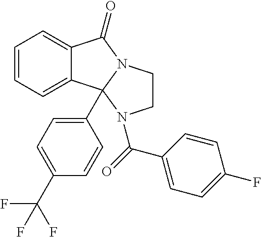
C1=CC=C2C(=C1)C(=O)N1CCN(C(=O)C3=CC=C(F)C=C3)C21C1=CC=C(C(F)(F)F)C=C1
